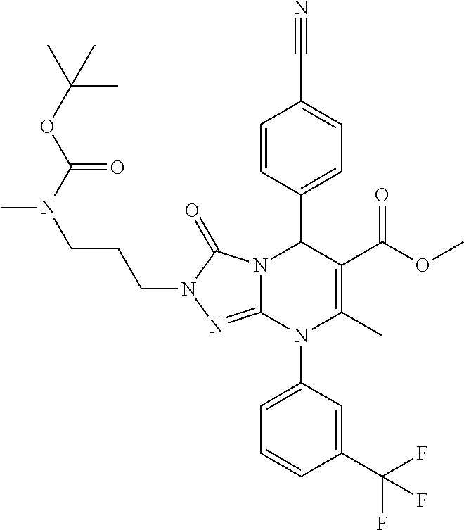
C1=CC(C2N3C(=NN(CCCN(C)C(OC(C)(C)C)=O)C3=O)N(C3=CC=CC(C(F)(F)F)=C3)C(C)=C2C(OC)=O)=CC=C1C#N
